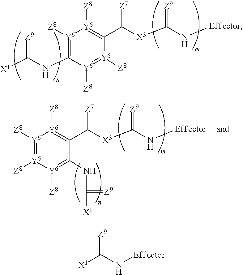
[Z9]=C(NC1=[Y6]([Z8])[Y6]([Z8])=C(C([X3]C(N[Effector])=[Z9])[Z7])[Y6]([Z8])=[Y6]1[Z8])[X1].[Z8][Y6]1=[Y6]([Z8])[Y6]([Z8])=C(C([X3]C(N[Effector])=[Z9])[Z7])C(NC([X1])=[Z9])=[Y6]1[Z8].[X1]C(N[Effector])=[Z9]
